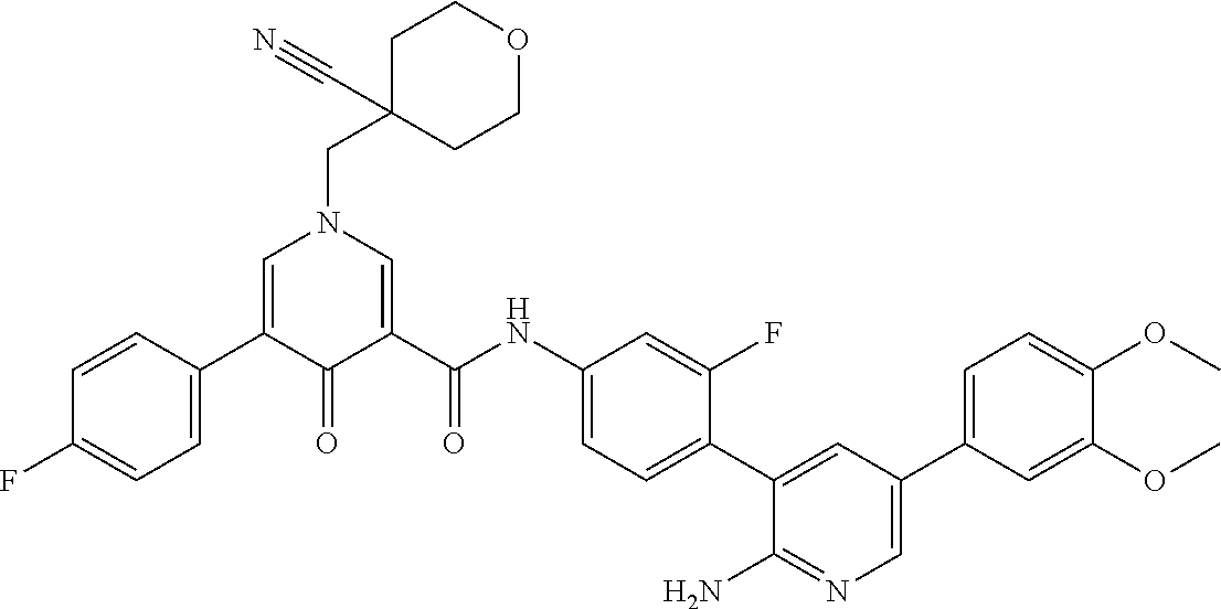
C1=C(C2=CC=C(F)C=C2)C(=O)C(C(NC2=CC=C(C3=CC(C4=CC=C(OC)C(OC)=C4)=CN=C3N)C(F)=C2)=O)=CN1CC1(C#N)CCOCC1
